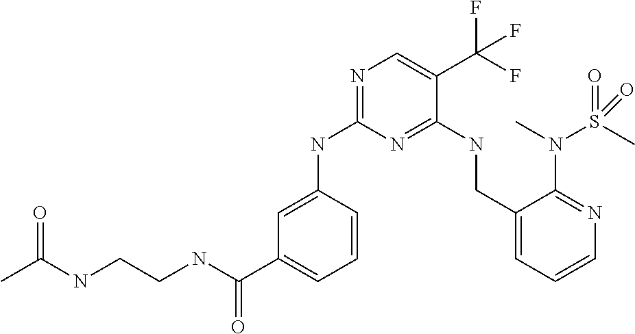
C1=C(NC2=NC=C(C(F)(F)F)C(NCC3=CC=CN=C3N(C)S(C)(=O)=O)=N2)C=CC=C1C(NCCNC(C)=O)=O
